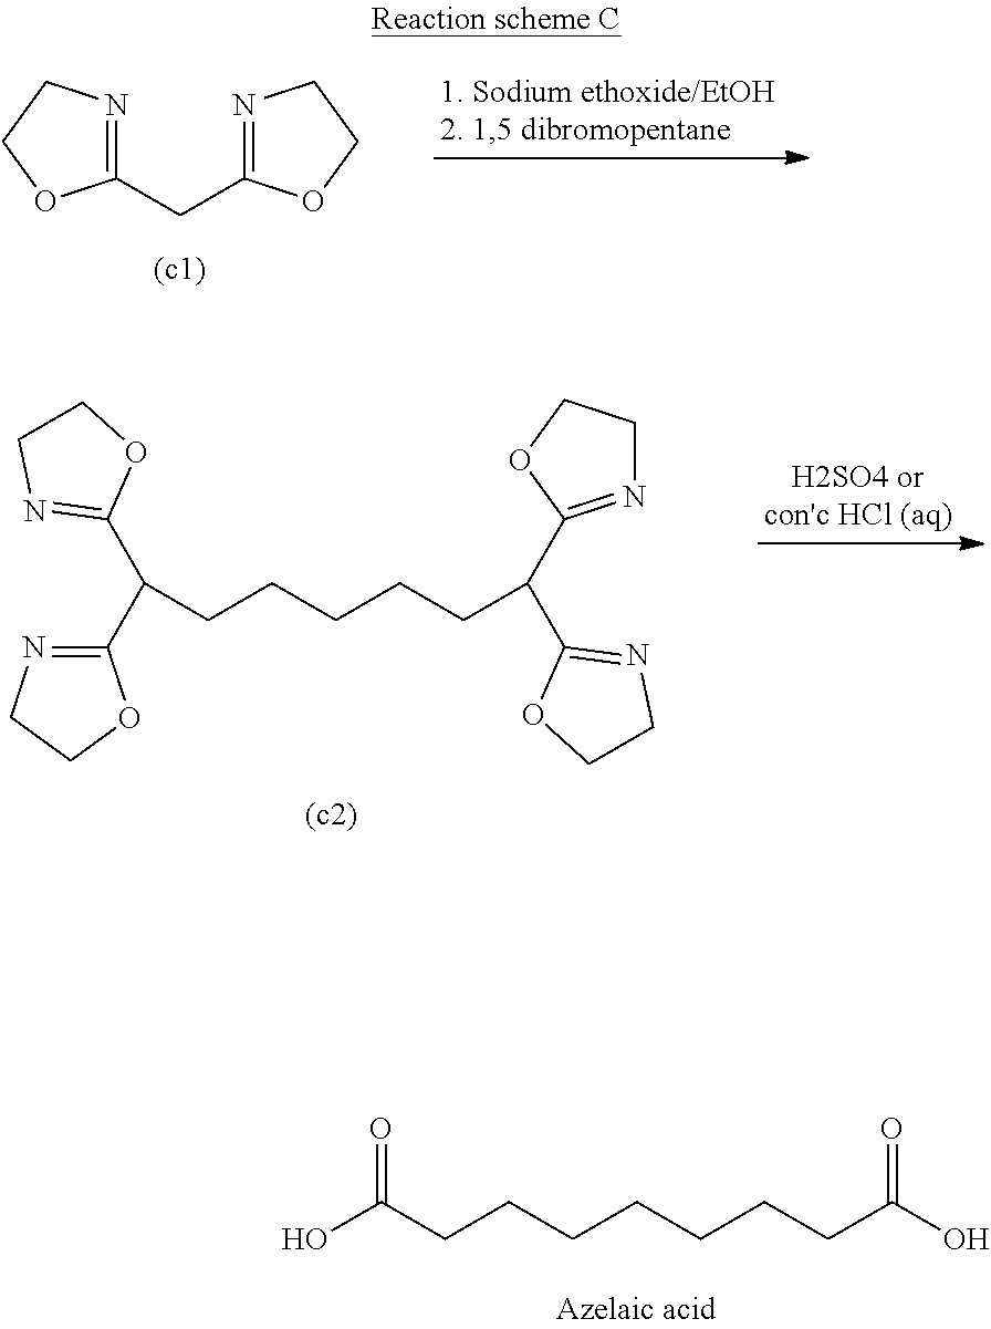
OC(CCCCCCCC(O)=O)=O.C1(CC2=NCCO2)=NCCO1.C(CCCCCC(C1=NCCO1)C1=NCCO1)(C1=NCCO1)C1=NCCO1
